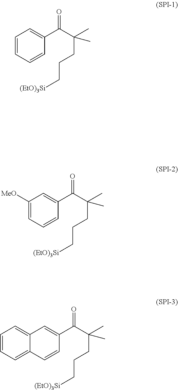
C1=CC=CC(C(C(C)(C)CCC[(EtO)3Si])=O)=C1.C1([MeO])=CC=CC(C(C(C)(C)CCC[(EtO)3Si])=O)=C1.C12=CC=CC=C1C=CC(C(C(C)(C)CCC[(EtO)3Si])=O)=C2
